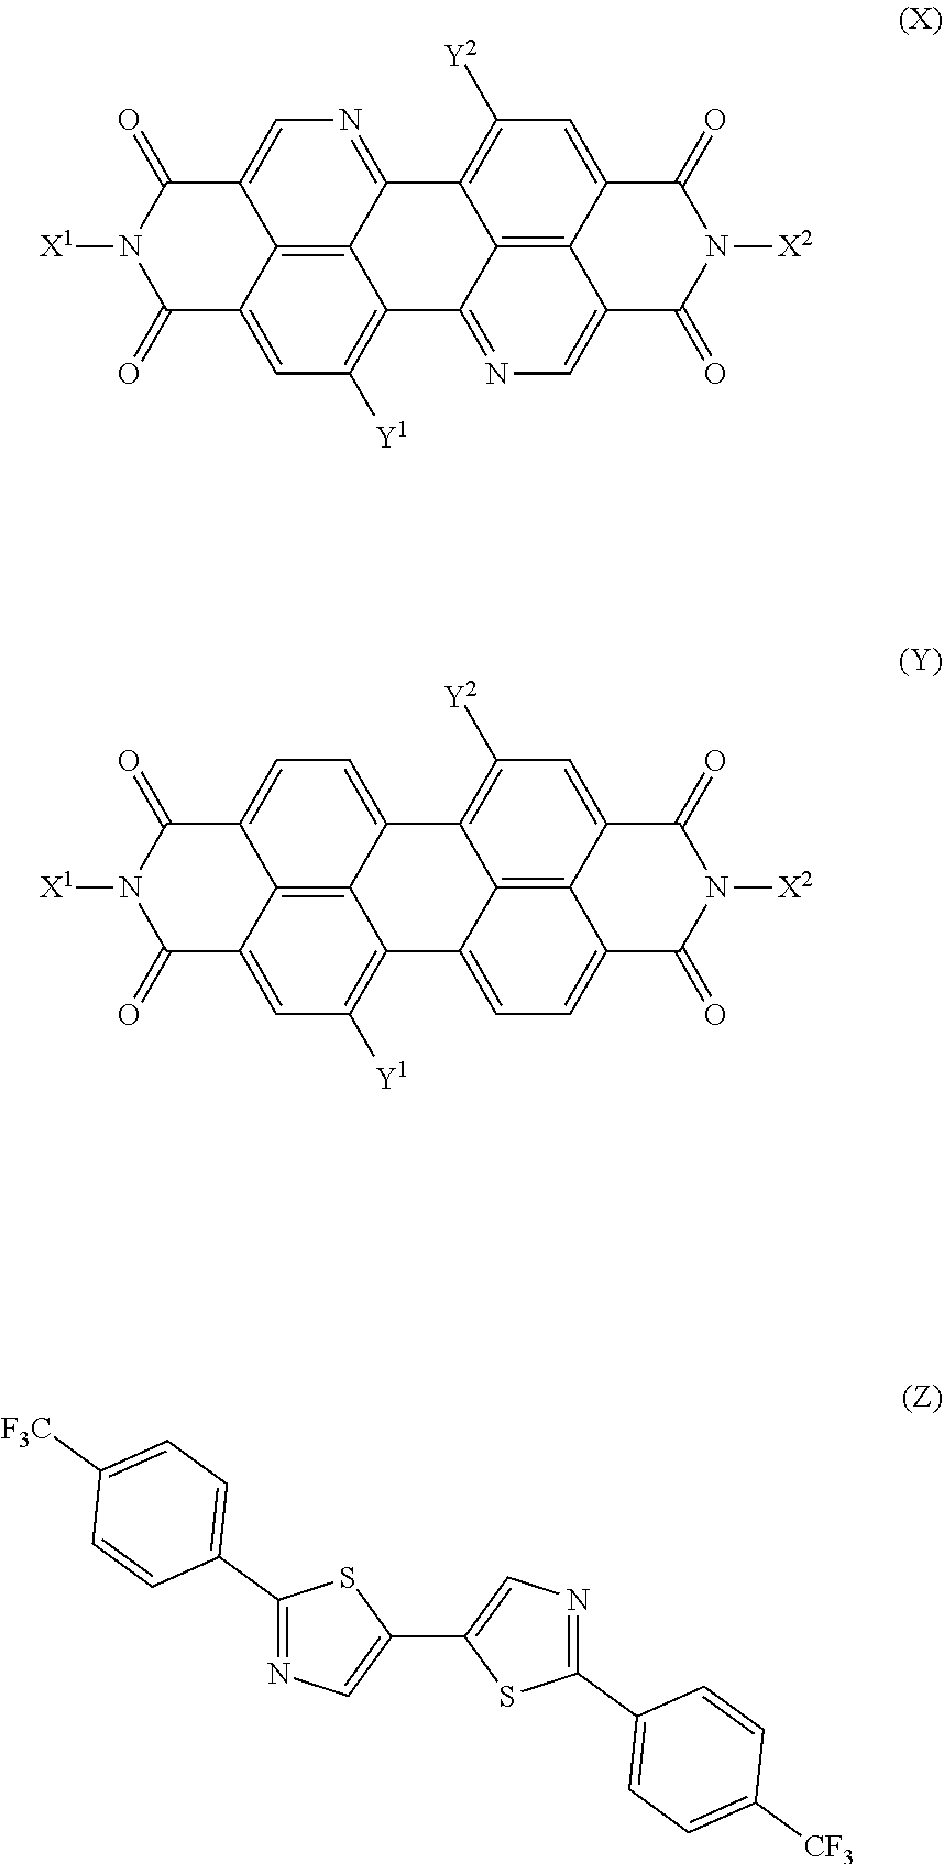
C12=C([Y2])C=C3C4=C1C(=NC=C4C(=O)N([X2])C3=O)C1=C([Y1])C=C3C4=C1C2=NC=C4C(=O)N([X1])C3=O.C12=C([Y2])C=C3C4=C1C(=CC=C4C(=O)N([X2])C3=O)C1=C([Y1])C=C3C4=C1C2=CC=C4C(=O)N([X1])C3=O.C1(C2=CC=C([F3C])C=C2)=NC=C(C2=CN=C(C3=CC=C([CF3])C=C3)S2)S1
